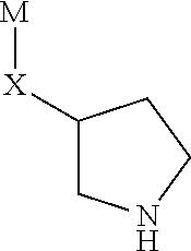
C1([X][M])CNCC1
